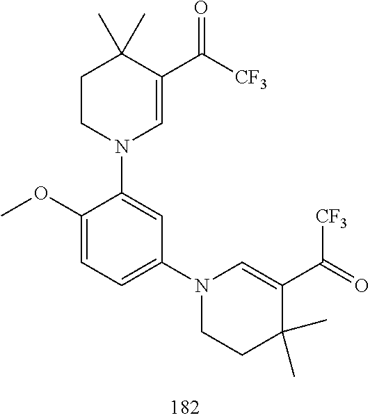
C1CN(C2=CC(N3CCC(C)(C)C(C(=O)[CF3])=C3)=CC=C2OC)C=C(C([CF3])=O)C1(C)C
